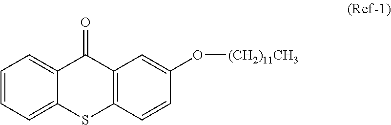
C1=CC=C2C(=C1)C(=O)C1=C(S2)C=CC(O[(CH2)11CH3])=C1
